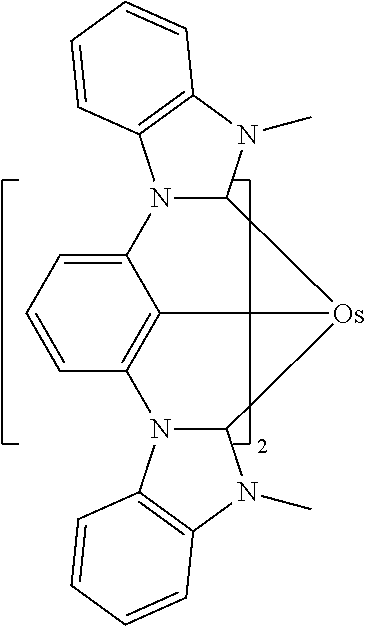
N12C(N(C)C3=C1C=CC=C3)[Os]1C3=C(C=CC=C23)N2C1N(C)C1=C2C=CC=C1
